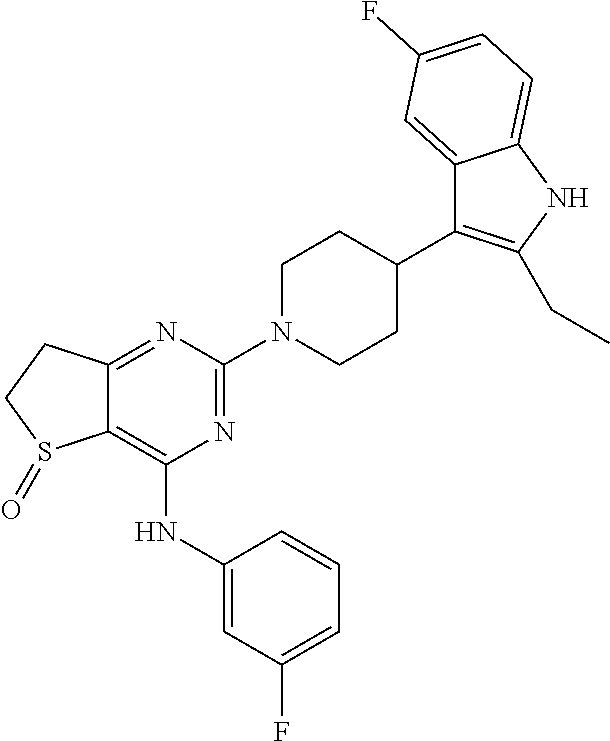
C1CN(C2=NC(NC3=CC(F)=CC=C3)=C3C(=N2)CCS3=O)CCC1C1=C(CC)NC2=CC=C(F)C=C12
